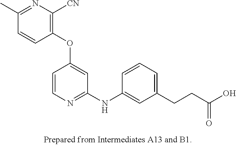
[CN]C1=C(OC2=CC(NC3=CC(CCC(O)=O)=CC=C3)=NC=C2)C=CC(C)=N1
